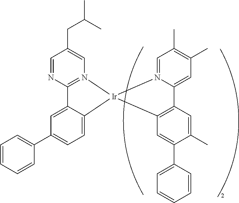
C12=N(C=C(CC(C)C)C=N1)[Ir]1(C3=CC=C(C4=CC=CC=C4)C=C23)C2=C(C3=CC(C)=C(C)C=N31)C=C(C)C(C1=CC=CC=C1)=C2
